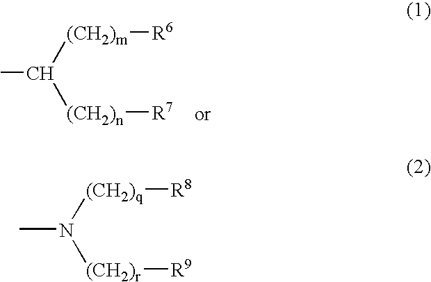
CC([(CH2)n][R7])[(CH2)m][R6].CN([(CH2)r][R9])[(CH2)q][R8]
